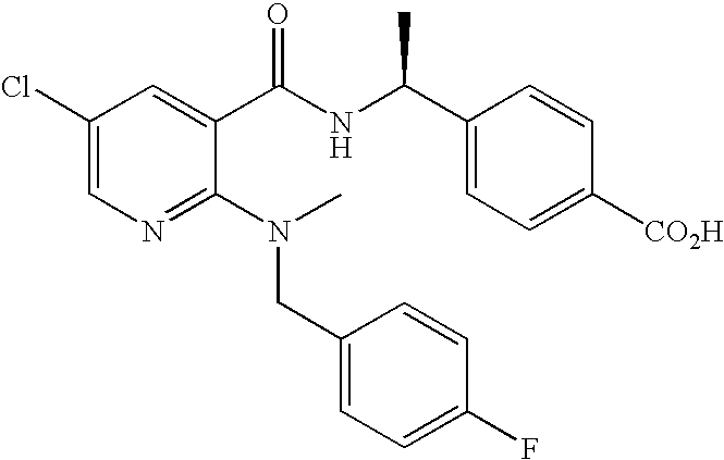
C1(Cl)=CN=C(N(CC2=CC=C(F)C=C2)C)C(C(NC(C2=CC=C([CO2H])C=C2)C)=O)=C1
